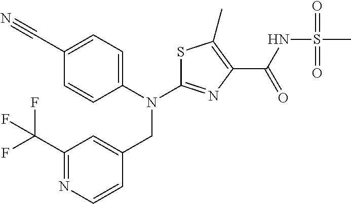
C1(C#N)=CC=C(N(C2=NC(C(NS(C)(=O)=O)=O)=C(C)S2)CC2=CC(C(F)(F)F)=NC=C2)C=C1
